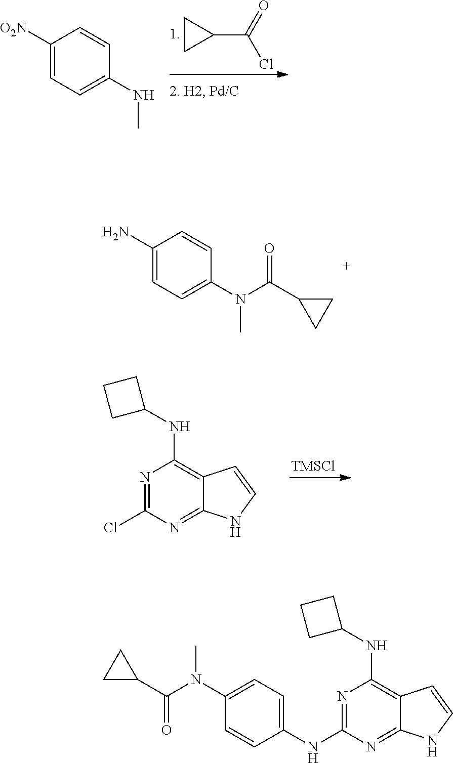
C1CC1C(Cl)=O.C1([O2N])=CC=C(NC)C=C1.C1(N)=CC=C(N(C(C2CC2)=O)C)C=C1.N1=C(NC2=CC=C(N(C(C3CC3)=O)C)C=C2)N=C2C(=C1NC1CCC1)C=CN2.N1=C(Cl)N=C2C(=C1NC1CCC1)C=CN2.[TMSCl]
